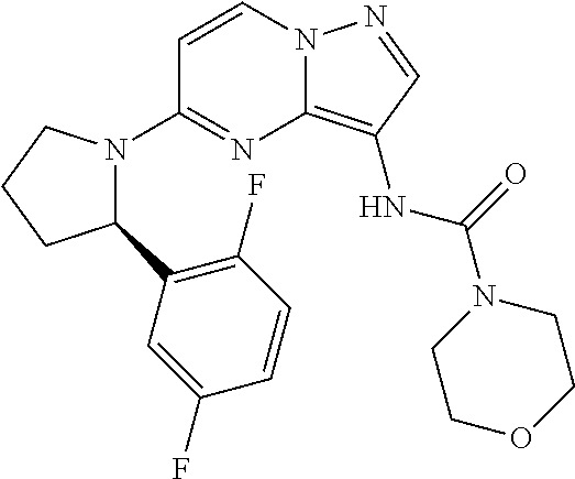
C1=CN2C(=C(NC(N3CCOCC3)=O)C=N2)N=C1N1C(C2=C(F)C=CC(F)=C2)CCC1
